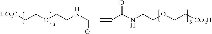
[HO2C]CCOCCNC(C#CC(NCCOCC[CO2H])=O)=O
